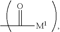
CC([M1])=O
